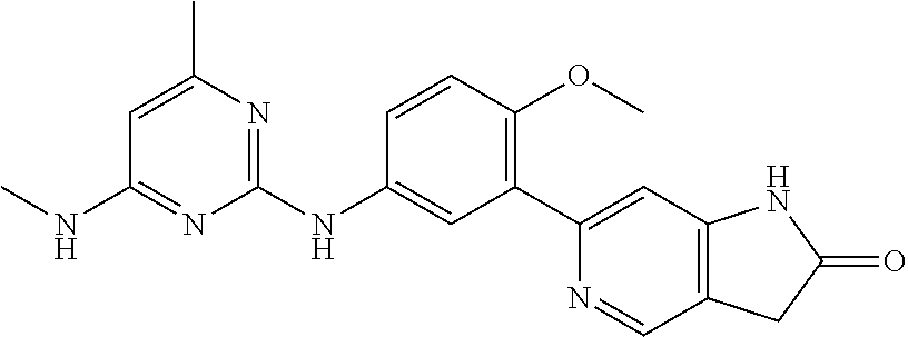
C1=CC(OC)=C(C2=CC3=C(C=N2)CC(=O)N3)C=C1NC1=NC(C)=CC(NC)=N1
